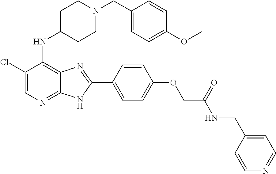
C1(Cl)=CN=C2C(=C1NC1CCN(CC3=CC=C(OC)C=C3)CC1)N=C(C1=CC=C(OCC(NCC3=CC=NC=C3)=O)C=C1)N2
